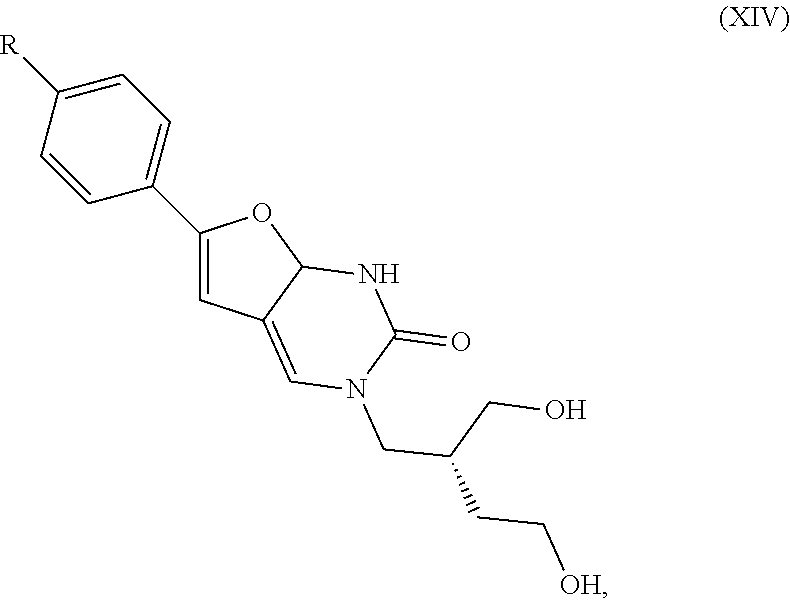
C1=C([R])C=CC(C2=CC3=CN(CC(CO)CC[OH])C(=O)NC3O2)=C1
